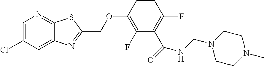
C1=C(Cl)C=C2C(=N1)SC(COC1=C(F)C(C(NCN3CCN(C)CC3)=O)=C(F)C=C1)=N2
